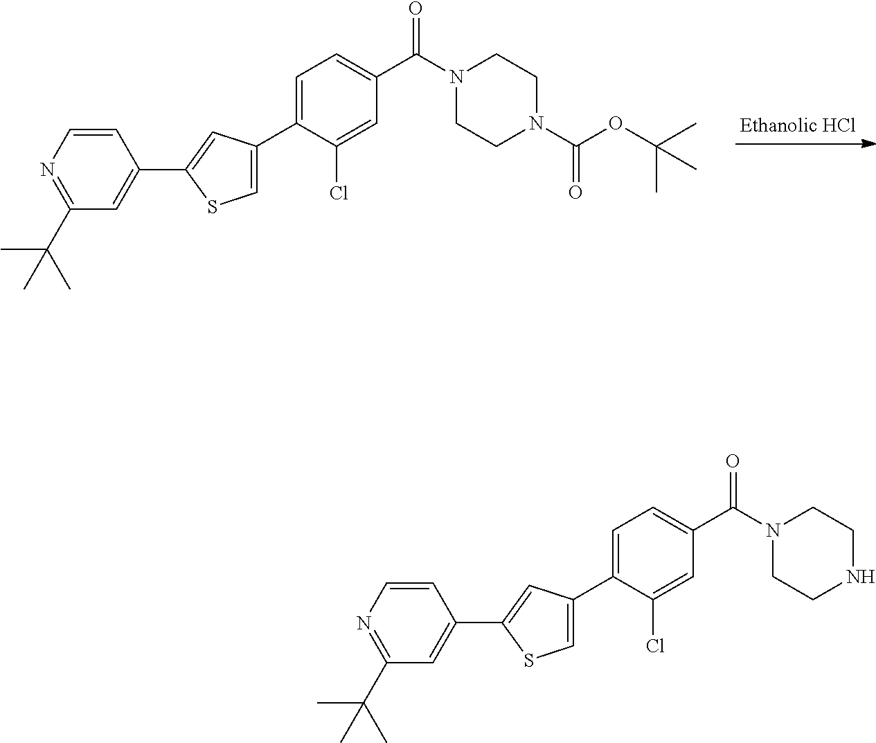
C1=C(C2=CSC(C3=CC(C(C)(C)C)=NC=C3)=C2)C(Cl)=CC(C(N2CCN(C(OC(C)(C)C)=O)CC2)=O)=C1.C1=C(C2=CSC(C3=CC(C(C)(C)C)=NC=C3)=C2)C(Cl)=CC(C(N2CCNCC2)=O)=C1
